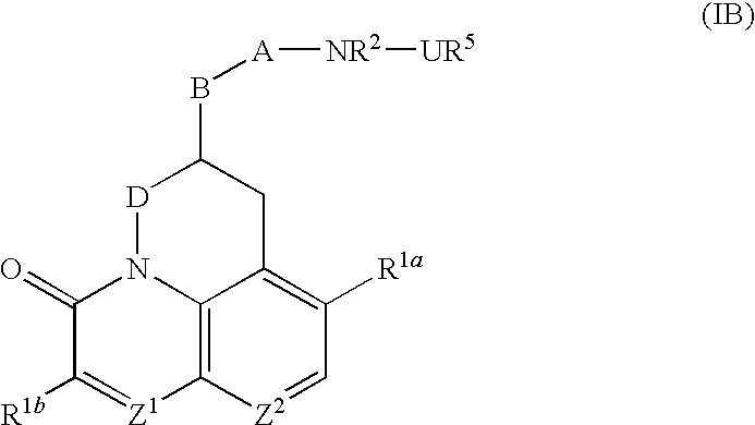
C1(=O)C([R1b])=[Z1]C2=C3N1[D]C(B[A][NR2][UR5])CC3=C([R1a])C=[Z2]2
